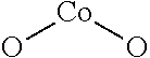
[Co](O)O
